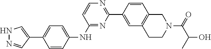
N1=C(NC2=CC=C(C3=CNN=C3)C=C2)C=CN=C1C1=CC2=C(C=C1)CN(C(=O)C(C)O)CC2
